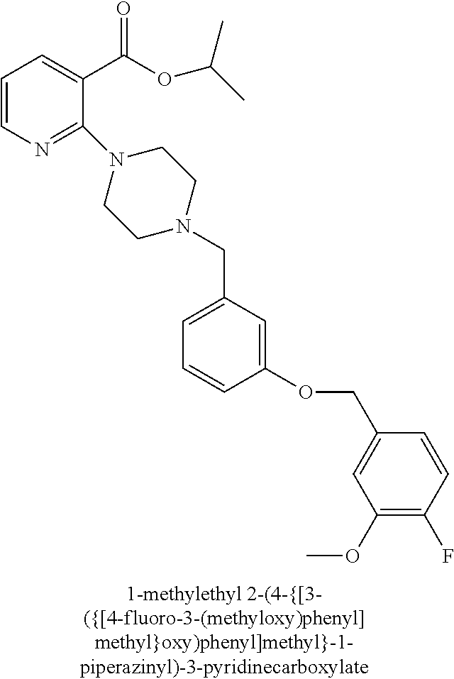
C1=CN=C(N2CCN(CC3=CC=CC(OCC4=CC(OC)=C(F)C=C4)=C3)CC2)C(C(OC(C)C)=O)=C1
